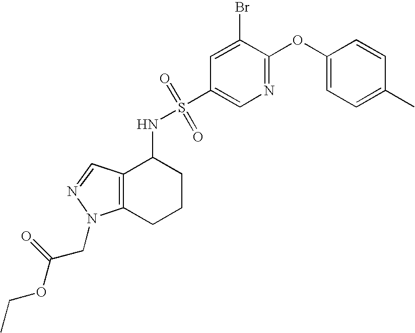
C12=C(C=NN1CC(OCC)=O)C(NS(=O)(=O)C1=CN=C(OC3=CC=C(C)C=C3)C(Br)=C1)CCC2
